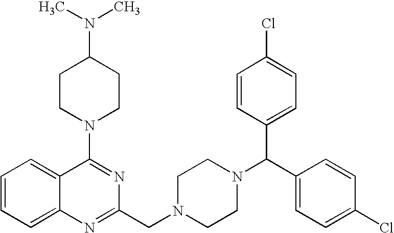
C1=CC=C2C(=C1)C(N1CCC(N(C)C)CC1)=NC(CN1CCN(C(C3=CC=C(Cl)C=C3)C3=CC=C(Cl)C=C3)CC1)=N2
